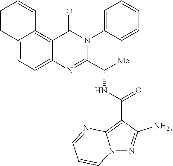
C12=CC=C3C(=C1C=CC=C2)C(=O)N(C1=CC=CC=C1)C(C([Me])NC(=O)C1=C2N(N=C1N)C=CC=N2)=N3
